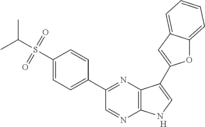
[H].C1(C2=NC3=C(N=C2)NC=C3C2=CC3=CC=CC=C3O2)=CC=C(S(C(C)C)(=O)=O)C=C1
